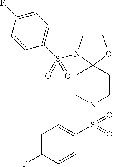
C1CN(S(C2=CC=C(F)C=C2)(=O)=O)C2(O1)CCN(S(C1=CC=C(F)C=C1)(=O)=O)CC2
